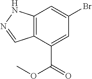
C12=C(C(C(OC)=O)=CC(Br)=C1)C=NN2
